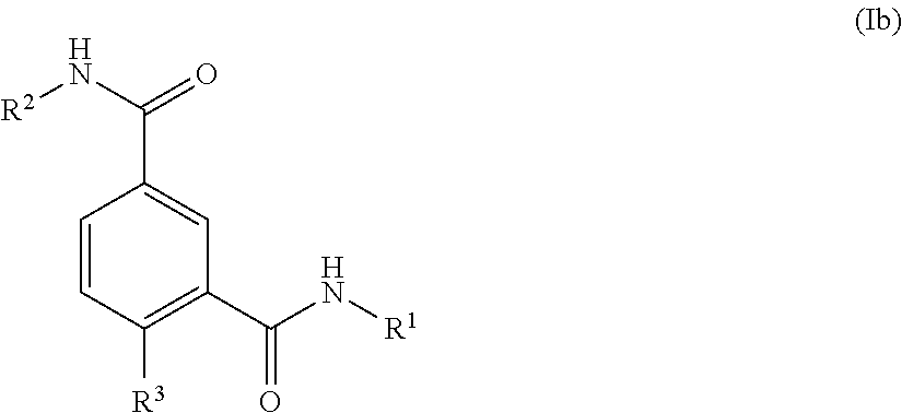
C1=CC([R3])=C(C(N[R1])=O)C=C1C(N[R2])=O
